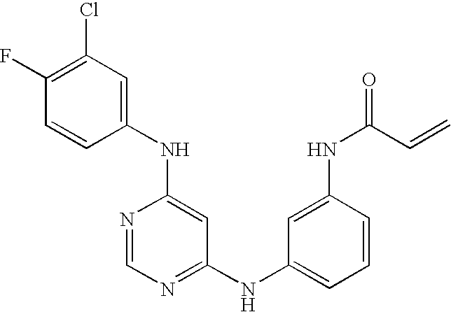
C1(Cl)=C(F)C=CC(NC2=CC(NC3=CC=CC(NC(C=C)=O)=C3)=NC=N2)=C1
